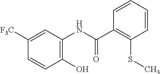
C1([F3C])=CC(NC(C2=C(SC)C=CC=C2)=O)=C(O)C=C1
